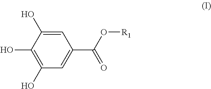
C1=C(O)C(O)=C(O)C=C1C(=O)O[R1]
